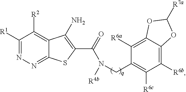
C1([R1])=NN=C2C(=C1[R2])C(N)=C(C(N([R4b])CC1=C([R6c])C([R6b])=C3C(=C1[R6a])OC([R7a])O3)=O)S2
